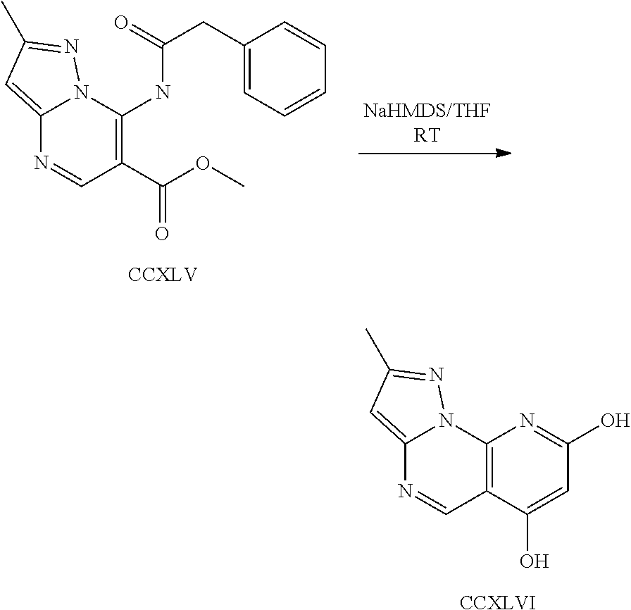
C12=CC(C)=NN1C(NC(CC1=CC=CC=C1)=O)=C(C(OC)=O)C=N2.[CCXLV].C12=CC(C)=NN1C1=C(C=N2)C(O)=CC(O)=N1.[CCXLVI]
